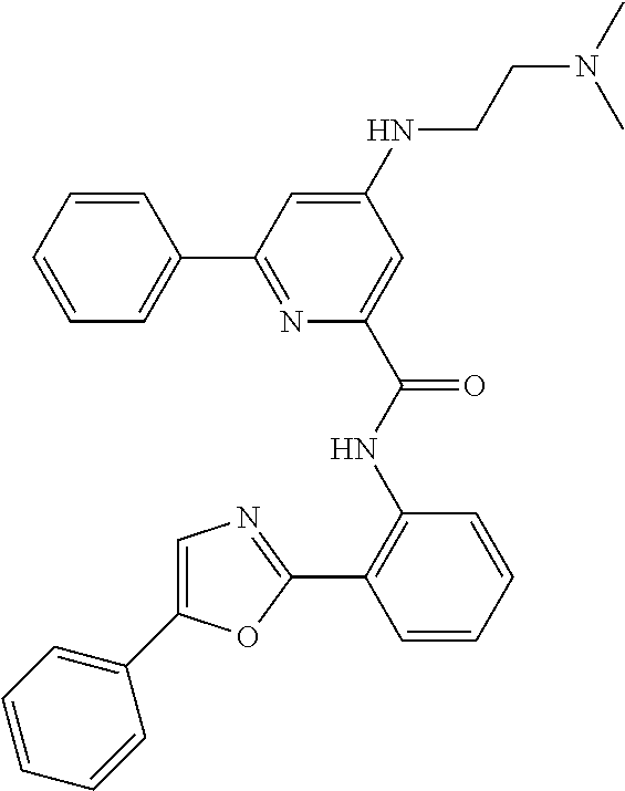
C1=CC(C2=NC(C(NC3=C(C4=NC=C(C5=CC=CC=C5)O4)C=CC=C3)=O)=CC(NCCN(C)C)=C2)=CC=C1
